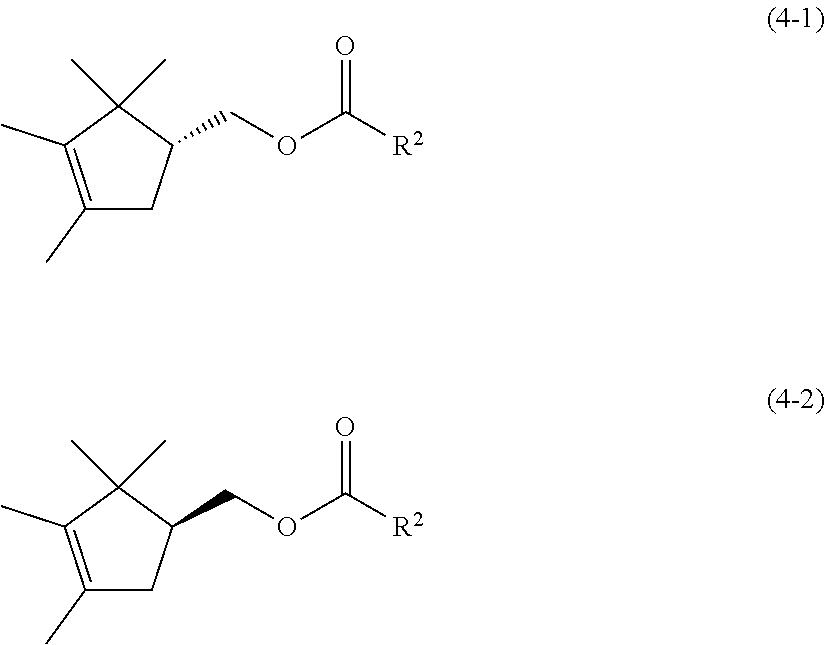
C1(C)=C(C)C(C)(C)C(COC([R2])=O)C1.C1(C)=C(C)C(C)(C)C(COC([R2])=O)C1
